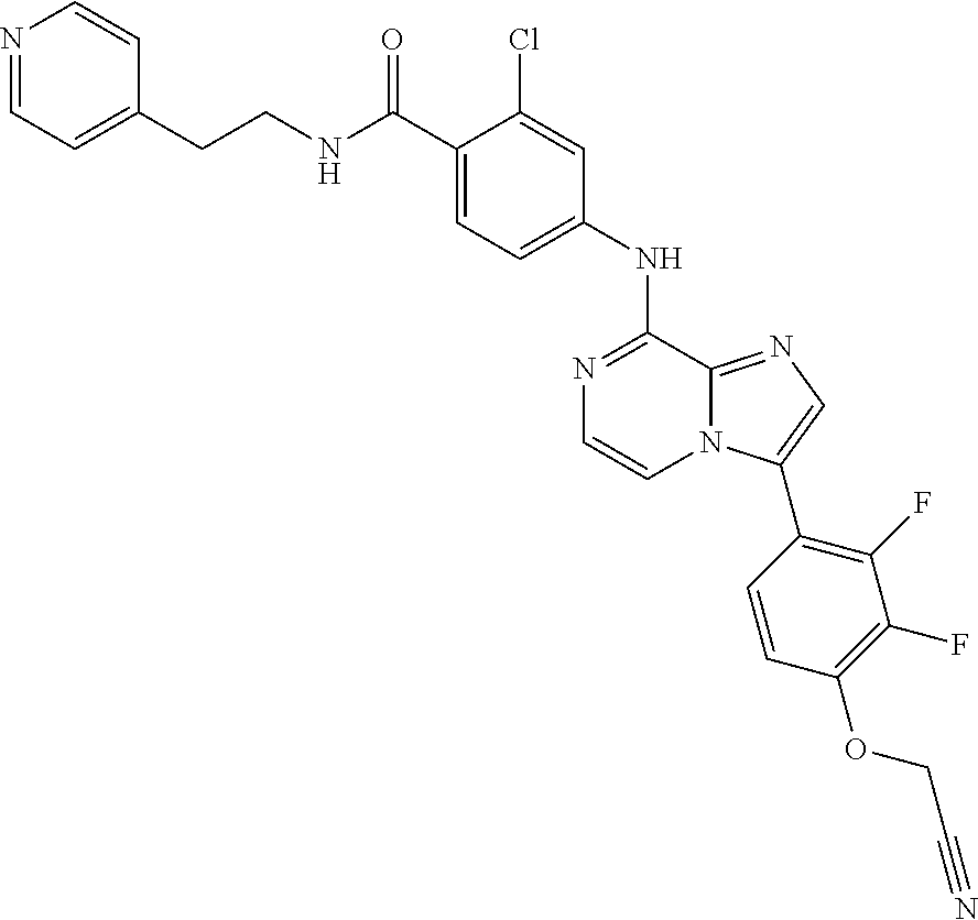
C1(NC2=NC=CN3C2=NC=C3C2=C(F)C(F)=C(OCC#N)C=C2)=CC=C(C(NCCC2=CC=NC=C2)=O)C(Cl)=C1
